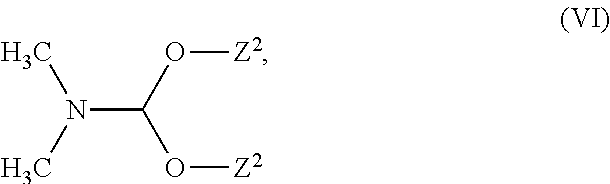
N(C(O[Z2])O[Z2])(C)C
